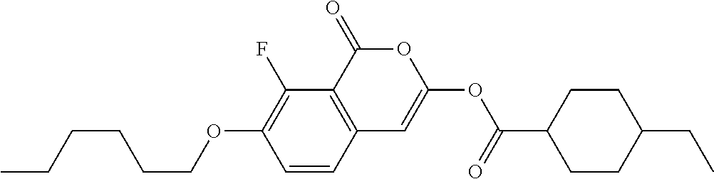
C1=CC2=C(C(F)=C1OCCCCCC)C(=O)OC(OC(C1CCC(CC)CC1)=O)=C2
